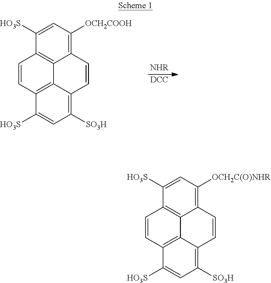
[DCC].C1=C([HO3S])C2=C3C(=C1[OCH2COOH])C=CC1=C([SO3H])C=C([HO3S])C(=C31)C=C2.C1=C([HO3S])C2=C3C(=C1[OCH2C(O)NHR])C=CC1=C([SO3H])C=C([HO3S])C(=C31)C=C2
